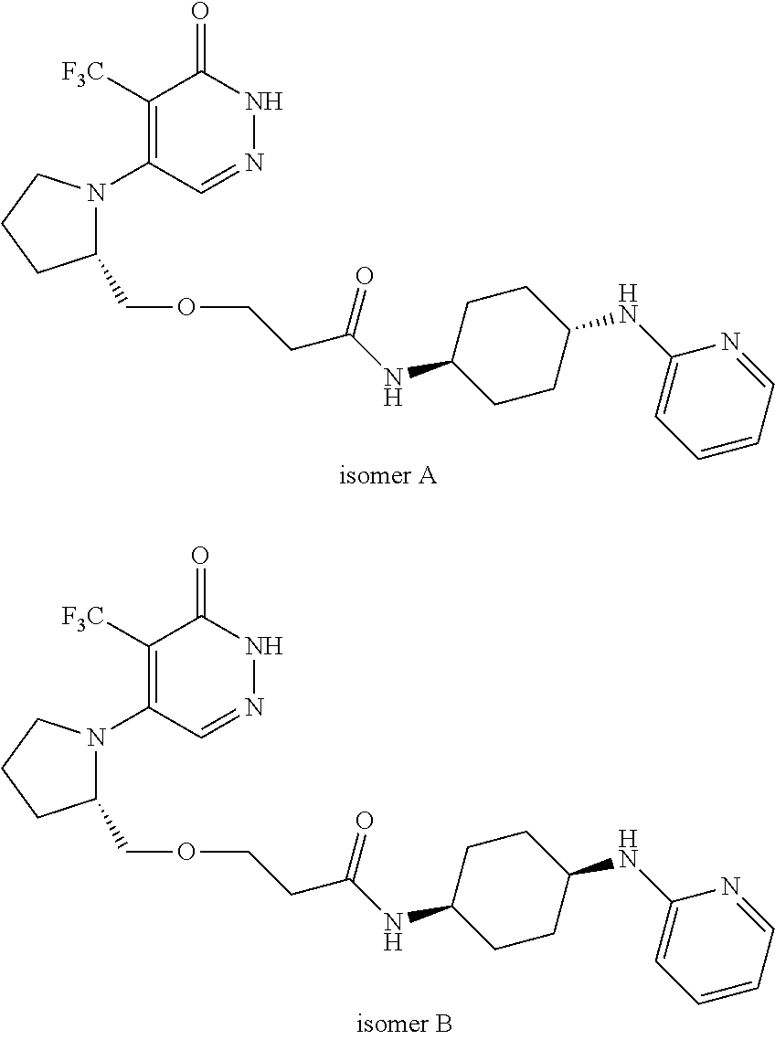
C1([F3C])=C(N2C(COCCC(=O)NC3CCC(NC4=CC=CC=N4)CC3)CCC2)C=NNC1=O.C1([F3C])=C(N2C(COCCC(=O)NC3CCC(NC4=CC=CC=N4)CC3)CCC2)C=NNC1=O
